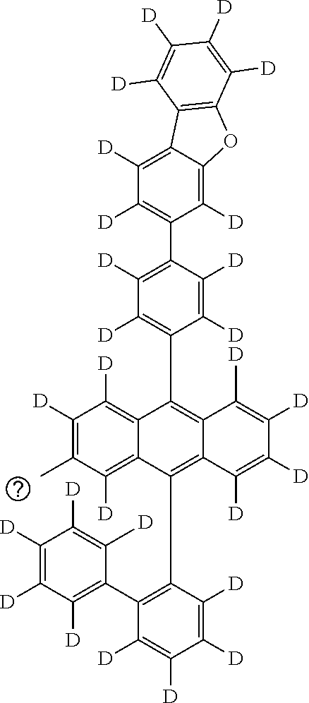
C1(C2=C([D])C([D])=C([D])C([D])=C2[D])=C(C2=C3C(=C(C4=C([D])C([D])=C(C5=C([D])C([D])=C6C(=C5[D])OC5=C6C([D])=C([D])C([D])=C5[D])C([D])=C4[D])C4=C([D])C([D])=C(C)C([D])=C24)C([D])=C([D])C([D])=C3[D])C([D])=C([D])C([D])=C1[D]
